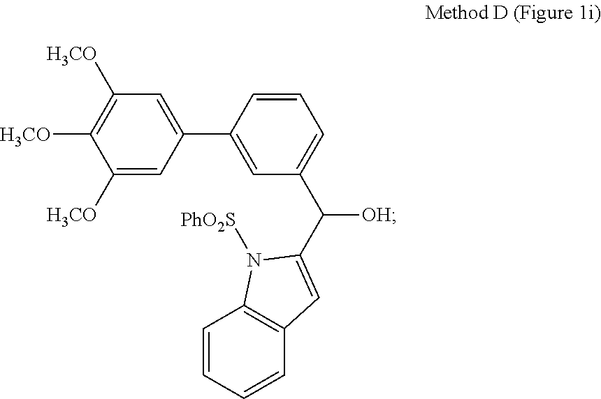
C1([H3CO])=CC(C2=CC(C([OH])C3=CC4=C(C=CC=C4)N3[PhO2S])=CC=C2)=CC([H3CO])=C1[H3CO]
